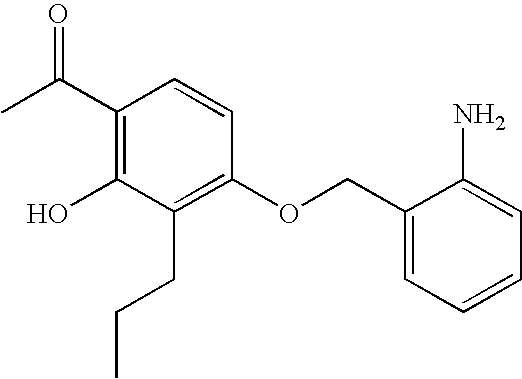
C1(C(C)=O)=C(O)C(CCC)=C(OCC2=CC=CC=C2N)C=C1
